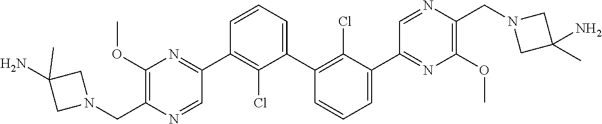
C1(C2=NC(OC)=C(CN3CC(N)(C)C3)N=C2)=C(Cl)C(C2=C(Cl)C(C3=NC(OC)=C(CN4CC(N)(C)C4)N=C3)=CC=C2)=CC=C1
